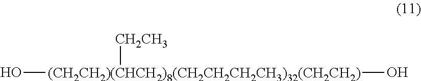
O[(CH2CH2)(CHCH2)8(CH2CH2CH2CH3)32(CH2CH2)](O)[CH2CH3]
